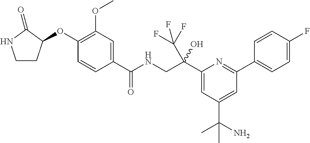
C1(C(CNC(=O)C2=CC(OC)=C(OC3CCNC3=O)C=C2)(C(F)(F)F)O)=CC(C(N)(C)C)=CC(C2=CC=C(F)C=C2)=N1
